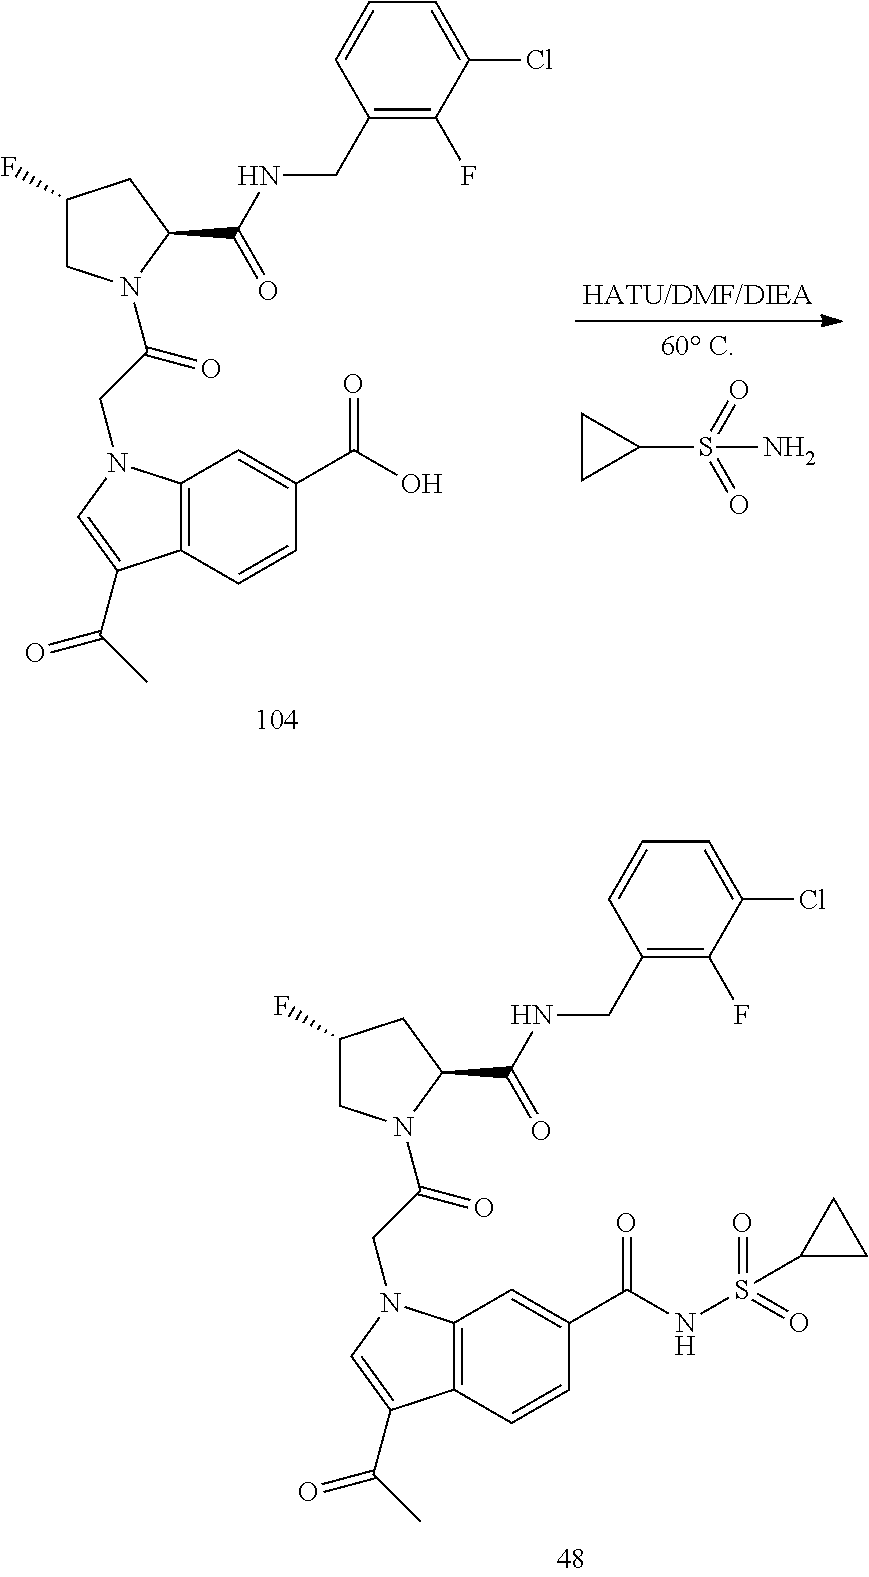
C1(S(=O)(=O)N)CC1.C1(F)CN(C(=O)CN2C3=C(C=CC(C(O)=O)=C3)C(C(C)=O)=C2)C(C(=O)NCC2=C(F)C(Cl)=CC=C2)C1.C1(F)CN(C(=O)CN2C3=C(C=CC(C(NS(=O)(=O)C4CC4)=O)=C3)C(C(C)=O)=C2)C(C(=O)NCC2=C(F)C(Cl)=CC=C2)C1
